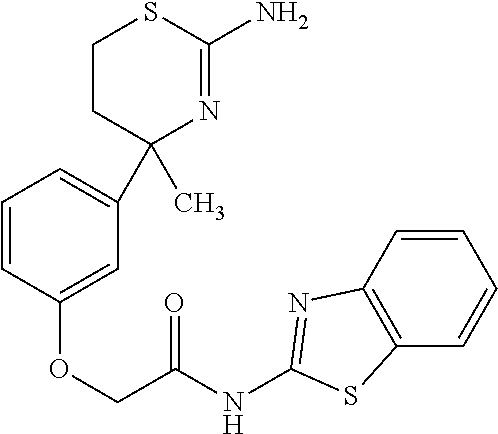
C1=CC=C(C2(C)N=C(N)SCC2)C=C1OCC(NC1=NC2=C(C=CC=C2)S1)=O
